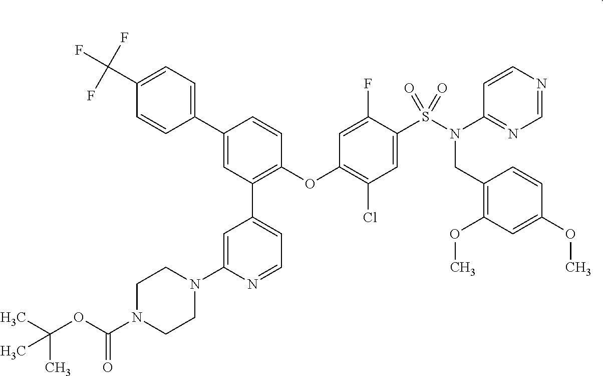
C1=CC(OC2=C(Cl)C=C(S(N(C3=NC=NC=C3)CC3=C(OC)C=C(OC)C=C3)(=O)=O)C(F)=C2)=C(C2=CC=NC(N3CCN(C(OC(C)(C)C)=O)CC3)=C2)C=C1C1=CC=C(C(F)(F)F)C=C1
